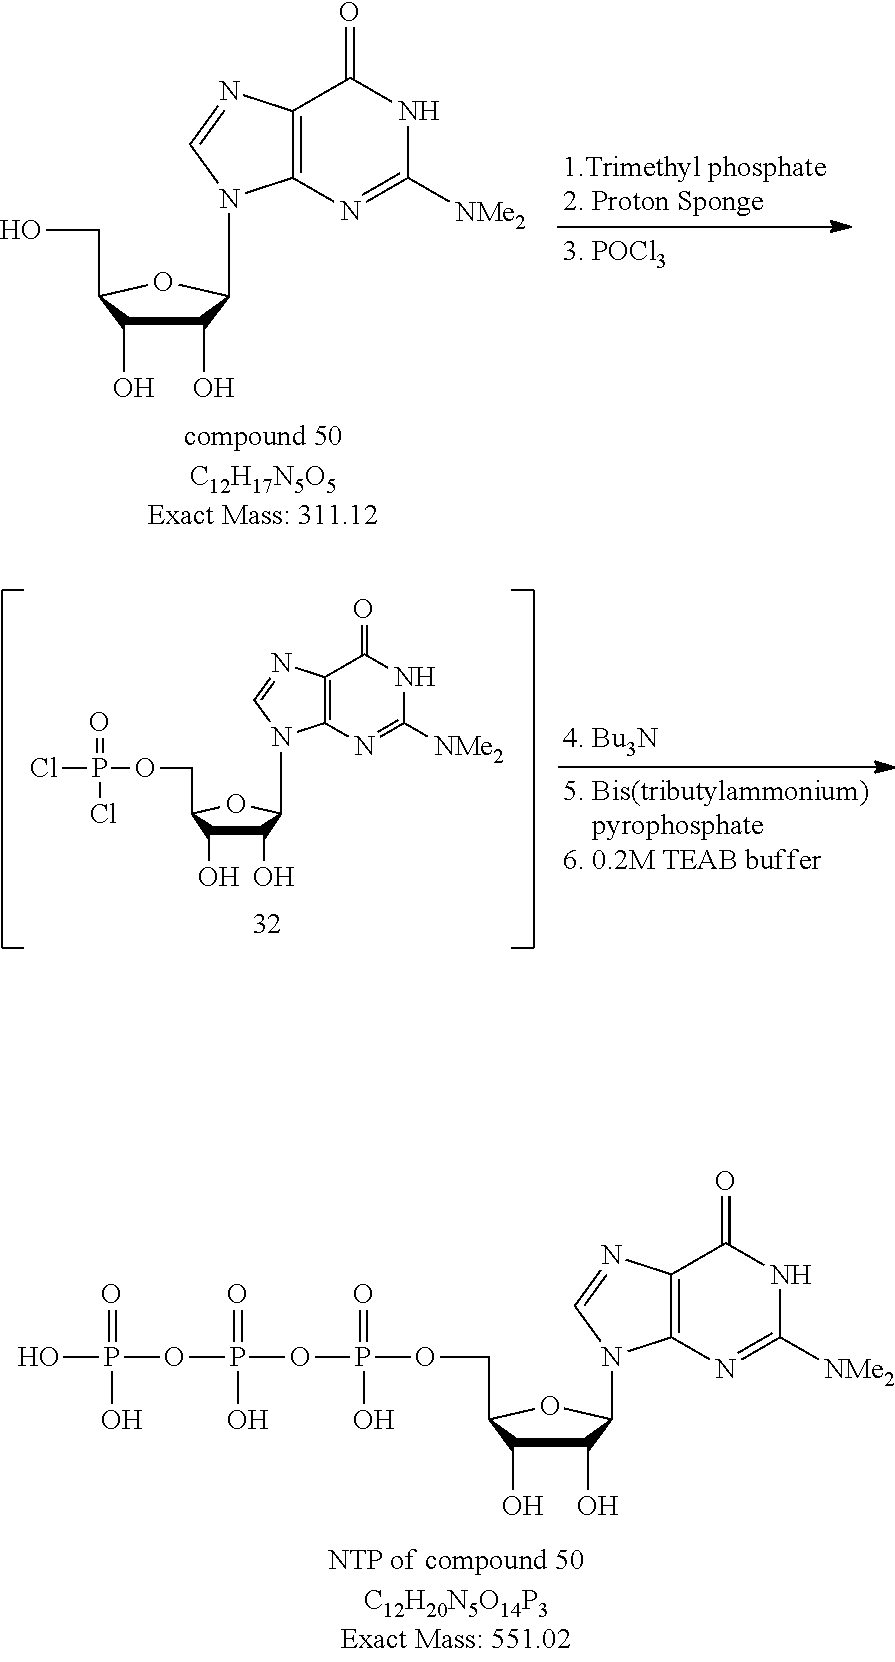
C1(O)C(O)C(COP(OP(OP(O)(=O)O)(=O)O)(=O)O)OC1N1C2=C(C(=O)NC([NMe2])=N2)N=C1.C1(O)C(O)C(CO)OC1N1C2=C(C(=O)NC([NMe2])=N2)N=C1.C1(O)C(O)C(COP(Cl)(=O)Cl)OC1N1C2=C(C(=O)NC([NMe2])=N2)N=C1
